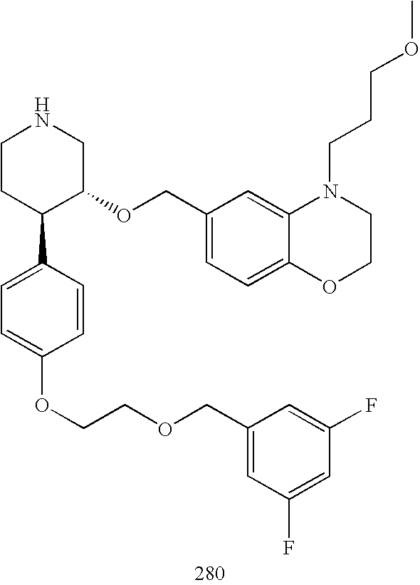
C1CC(C2=CC=C(OCCOCC3=CC(F)=CC(F)=C3)C=C2)C(OCC2=CC=C3C(=C2)N(CCCOC)CCO3)CN1
